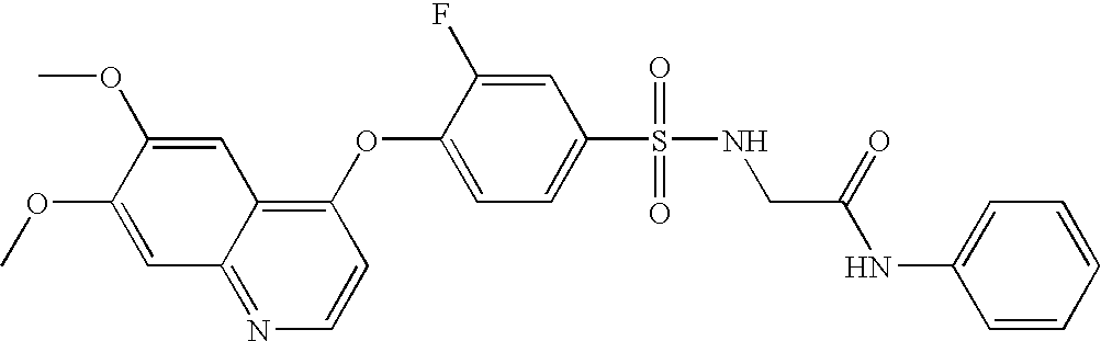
C1=C(OC)C(OC)=CC2=NC=CC(OC3=CC=C(S(=O)(=O)NCC(=O)NC4=CC=CC=C4)C=C3F)=C12
